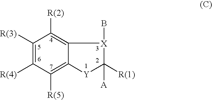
C1([R(5)])=C2C(=C([R(2)])C([R(3)])=C1[R(4)])[X](B)C([R(1)])([A])[Y]2
